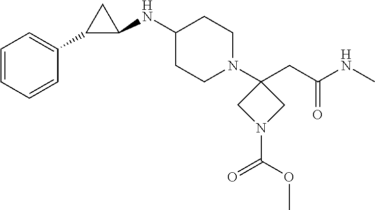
C1=CC=CC(C2C(NC3CCN(C4(CC(NC)=O)CN(C(OC)=O)C4)CC3)C2)=C1
